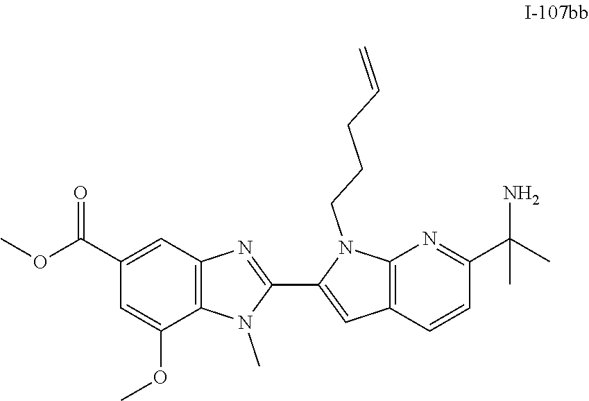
C1(C(OC)=O)=CC2=C(C(OC)=C1)N(C)C(C1=CC3=C(N1CCCC=C)N=C(C(C)(N)C)C=C3)=N2
